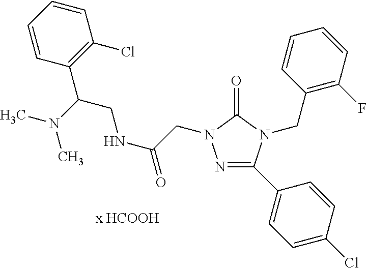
N1=C(C2=CC=C(Cl)C=C2)N(CC2=C(F)C=CC=C2)C(=O)N1CC(=O)NCC(C1=C(Cl)C=CC=C1)N(C)C
